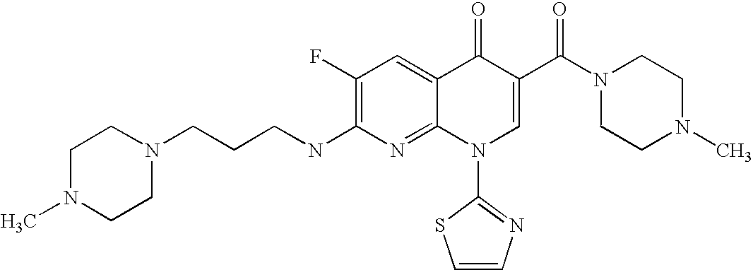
N1(CCCNC2=C(F)C=C3C(=N2)N(C2=NC=CS2)C=C(C(N2CCN(C)CC2)=O)C3=O)CCN(C)CC1
